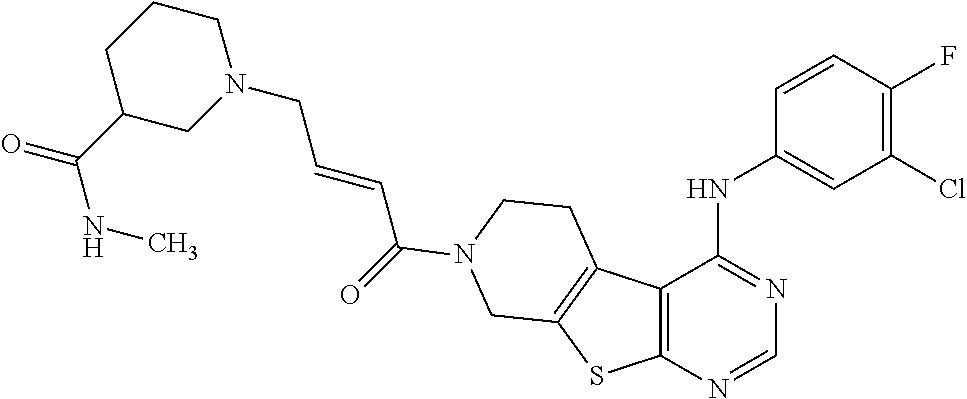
N1(CC=CC(=O)N2CCC3=C(SC4=C3C(NC3=CC(Cl)=C(F)C=C3)=NC=N4)C2)CCCC(C(=O)NC)C1
